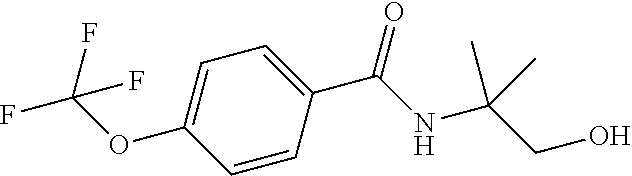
C1=C(OC(F)(F)F)C=CC(C(NC(CO)(C)C)=O)=C1
